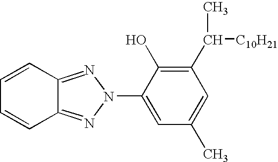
C12=NN(C3=CC(C)=CC(C(C)[C10H21])=C3O)N=C1C=CC=C2
